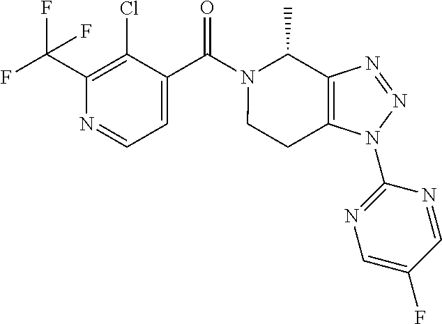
C1(C(F)(F)F)=C(Cl)C(C(N2C(C)C3=C(N(C4=NC=C(F)C=N4)N=N3)CC2)=O)=CC=N1
